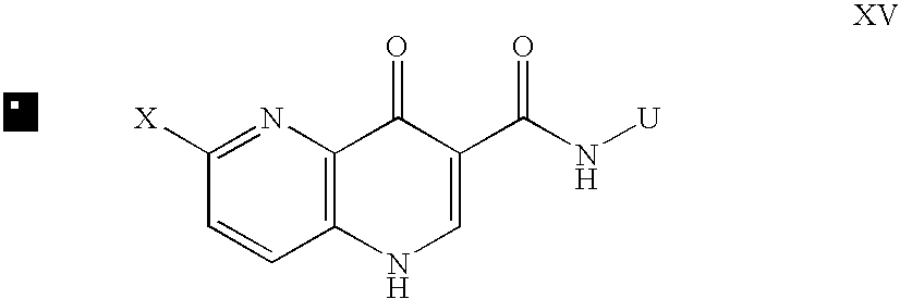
C1=CC2=C(N=C1[X])C(=O)C(C(N[U])=O)=CN2
